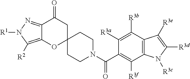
C12=C([R2])N([R1])N=C1C(=O)CC1(O2)CCN(C(C2=C([R3f])C3=C(C([R3b])=C2[R3a])C([R3e])=C([R3d])N3[R3c])=O)CC1
